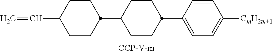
C(C1CCC(C2CCC(C3=CC=C([CmH2m+1])C=C3)CC2)CC1)=C.[CCP-V-m]
